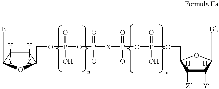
C1([H])([Y])C([H])([Z])C(COP(OP([X]P(OP(OCC2C([Z])([H])C([Y])([H])C(B)O2)(=O)O)(=O)[O-])(=O)[O-])(=O)O)OC1B
